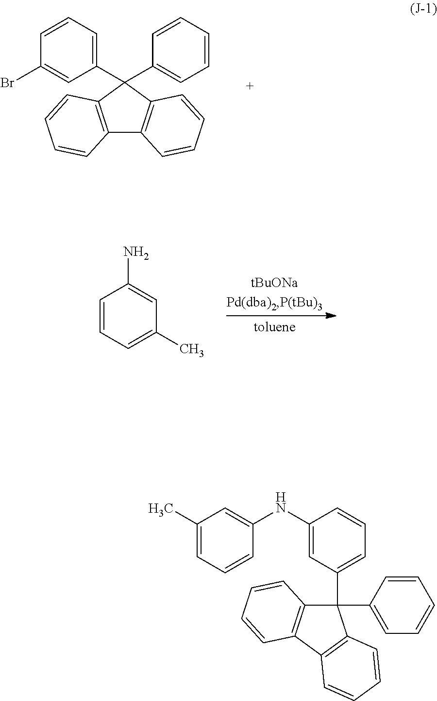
C1=CC=C(C2(C3=CC=CC=C3)C3=C(C4=C2C=CC=C4)C=CC=C3)C=C1Br.C1=CC=C(C)C=C1N.C1(C)=CC=CC(NC2=CC(C3(C4=CC=CC=C4)C4=C(C5=C3C=CC=C5)C=CC=C4)=CC=C2)=C1
